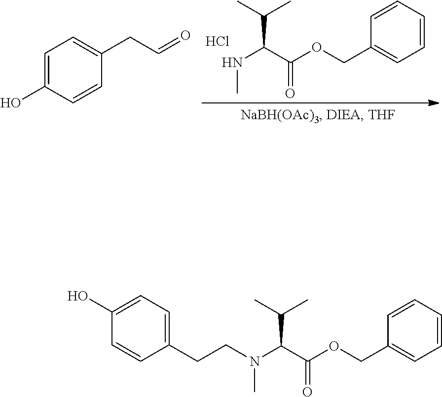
C1=CC=CC=C1COC(C(NC)C(C)C)=O.Cl.C1=C(O)C=CC(CC=O)=C1.C1=CC=CC=C1COC(C(N(C)CCC1=CC=C(O)C=C1)C(C)C)=O
